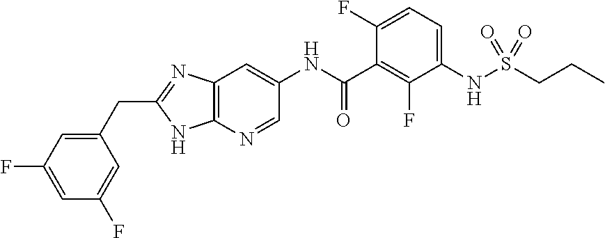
C12=C(N=C(CC3=CC(F)=CC(F)=C3)N1)C=C(NC(C1=C(F)C(NS(CCC)(=O)=O)=CC=C1F)=O)C=N2
